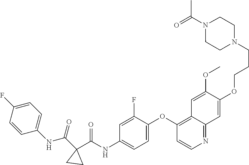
C1=CC(NC(C2(C(NC3=CC=C(OC4=C5C(=NC=C4)C=C(OCCCN4CCN(C(=O)C)CC4)C(OC)=C5)C(F)=C3)=O)CC2)=O)=CC=C1F
